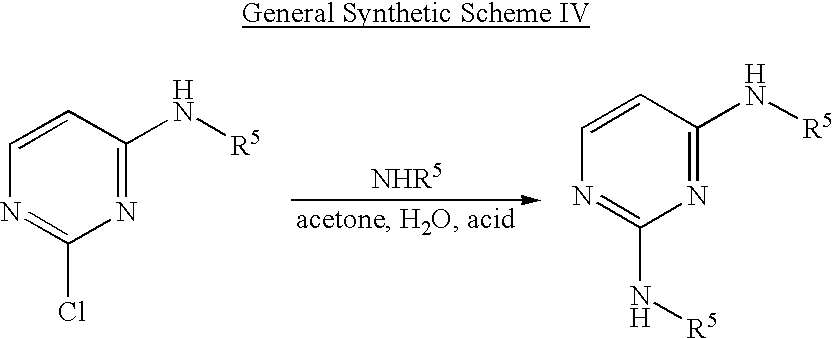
C1=CC(N[R5])=NC(Cl)=N1.C1=CC(N[R5])=NC(N[R5])=N1
